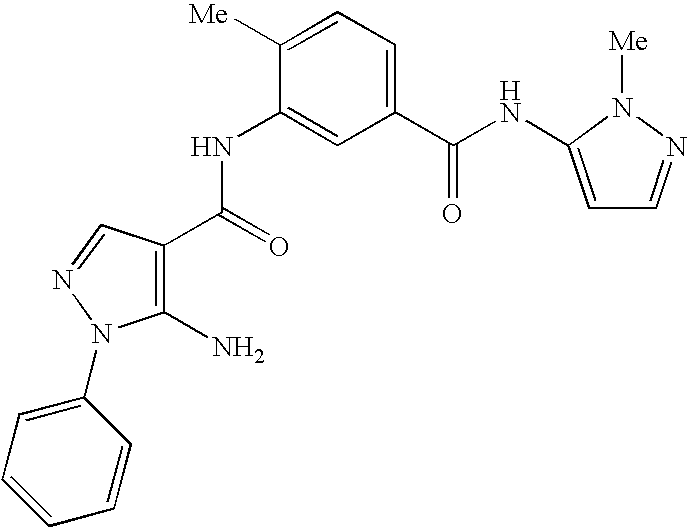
C1(NC(C2=C(N)N(C3=CC=CC=C3)N=C2)=O)=CC(C(NC2=CC=NN2[Me])=O)=CC=C1[Me]
